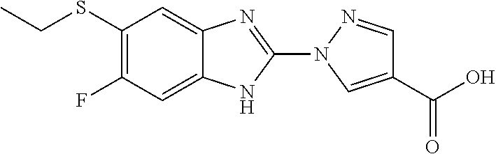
N1(C2=NC3=CC(SCC)=C(F)C=C3N2)N=CC(C(=O)O)=C1
